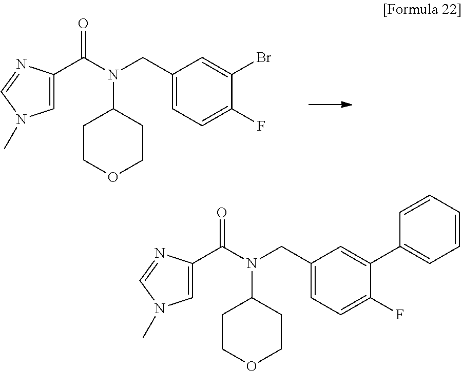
O=C(C1=CN(C)C=N1)N(C1CCOCC1)CC1=CC=C(F)C(Br)=C1.O=C(C1=CN(C)C=N1)N(C1CCOCC1)CC1=CC=C(F)C(C2=CC=CC=C2)=C1
